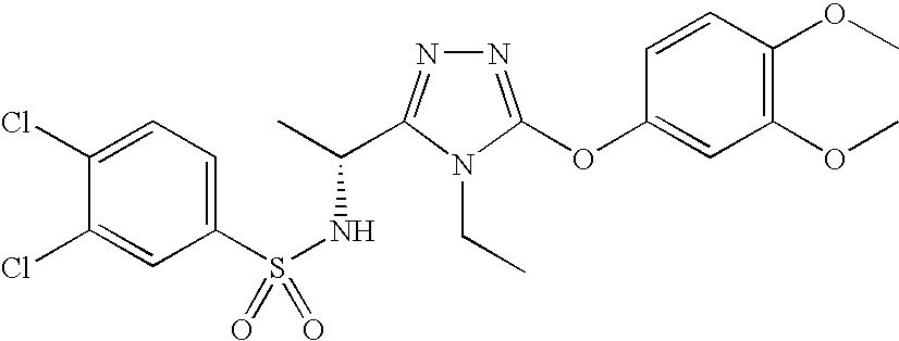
C1(Cl)=CC=C(S(NC(C)C2=NN=C(OC3=CC(OC)=C(OC)C=C3)N2CC)(=O)=O)C=C1Cl
